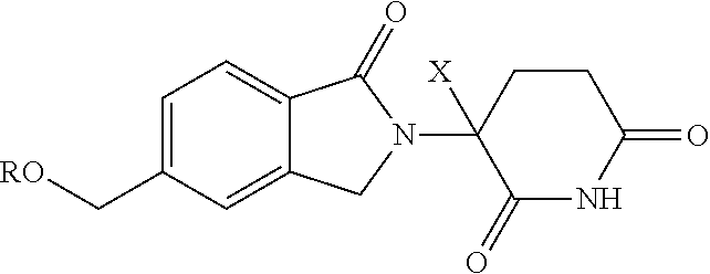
C1(C[RO])=CC=C2C(=C1)CN(C1([X])C(=O)NC(=O)CC1)C2=O
